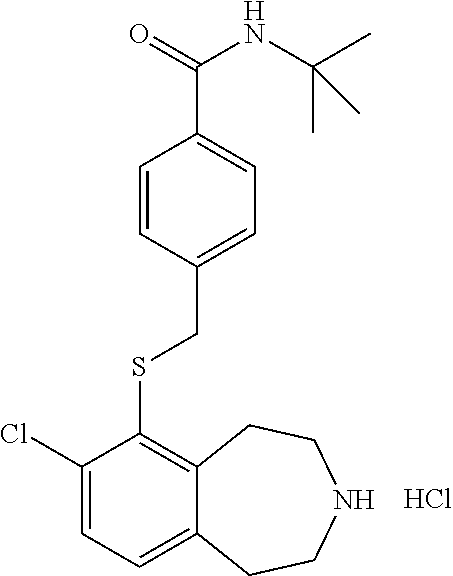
C1(Cl)=CC=C2C(=C1SCC1=CC=C(C(NC(C)(C)C)=O)C=C1)CCNCC2.Cl
